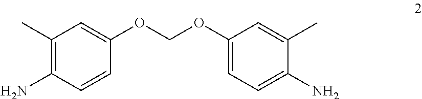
C1(C)=C(N)C=CC(OCOC2=CC=C(N)C(C)=C2)=C1
